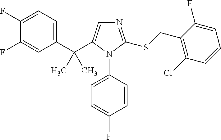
C1(F)=CC=C(C(C2=CN=C(SCC3=C(Cl)C=CC=C3F)N2C2=CC=C(F)C=C2)(C)C)C=C1F
